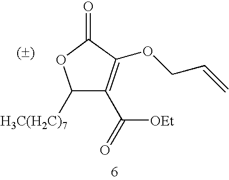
C1([H3C(H2C)7])C(C([OEt])=O)=C(OCC=C)C(=O)O1
